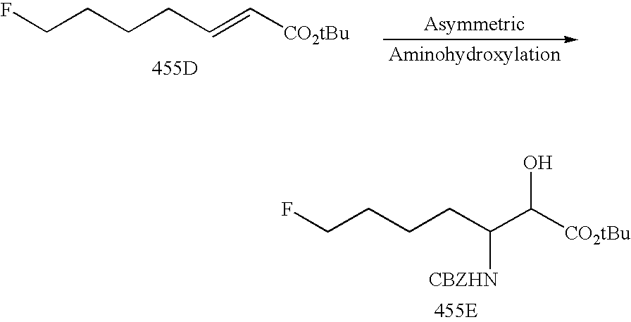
FCCCCC(C([CO2tBu])O)[CBZHN].FCCCCC=C[CO2tBu].[455D]
